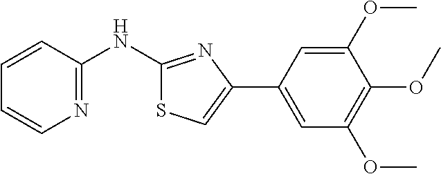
C1=CC(NC2=NC(C3=CC(OC)=C(OC)C(OC)=C3)=CS2)=NC=C1
